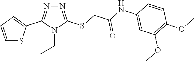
N1=C(SCC(NC2=CC(OC)=C(OC)C=C2)=O)N(CC)C(C2=CC=CS2)=N1
